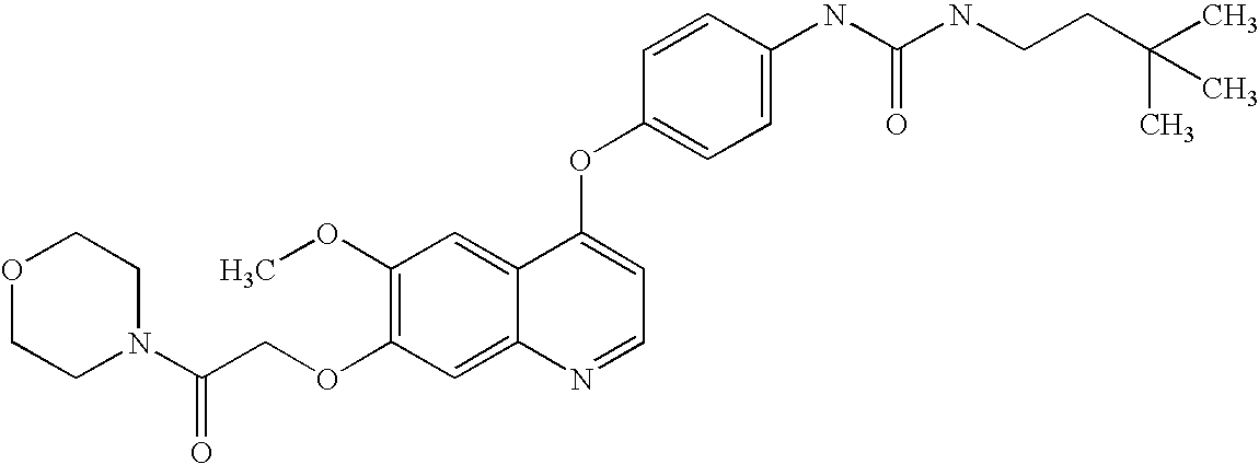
C1(OC)=C(OCC(N2CCOCC2)=O)C=C2C(=C1)C(OC1=CC=C(NC(NCCC(C)(C)C)=O)C=C1)=CC=N2
